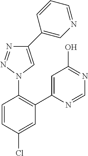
C1=C(C2=C(N3C=C(C4=CN=CC=C4)N=N3)C=CC(Cl)=C2)N=CN=C1O
